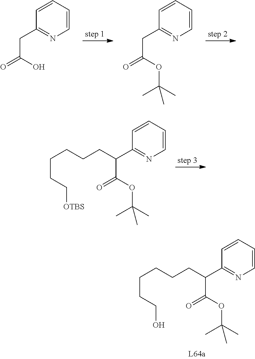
C1=CC(C(C(OC(C)(C)C)=O)CCCCCCO)=NC=C1.C1=CC(CC(O)=O)=NC=C1.C1=CC(CC(OC(C)(C)C)=O)=NC=C1.C1=CC(C(C(OC(C)(C)C)=O)CCCCCC[OTBS])=NC=C1
